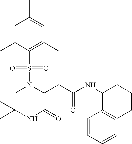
CC1=CC(C)=C(S(N2CC(C)(C)NC(=O)C2CC(=O)NC2C3=C(CCC2)C=CC=C3)(=O)=O)C(C)=C1
